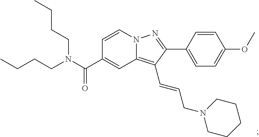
N12C(=C(C=CCN3CCCCC3)C(C3=CC=C(OC)C=C3)=N1)C=C(C(N(CCCC)CCCC)=O)C=C2
